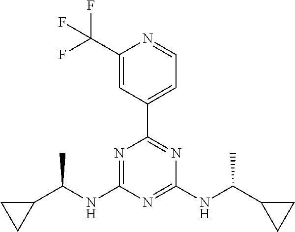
N1=C(NC(C2CC2)C)N=C(NC(C2CC2)C)N=C1C1=CC=NC(C(F)(F)F)=C1
